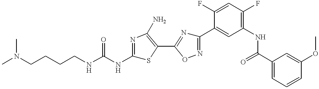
C(CNC(NC1=NC(N)=C(C2=NC(C3=CC(NC(C4=CC=CC(OC)=C4)=O)=C(F)C=C3F)=NO2)S1)=O)CCN(C)C
